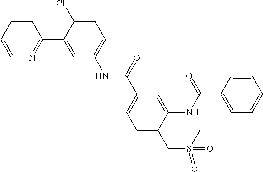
O=S(C)(=O)CC1=CC=C(C(NC2=CC=C(Cl)C(C3=NC=CC=C3)=C2)=O)C=C1NC(C1=CC=CC=C1)=O
